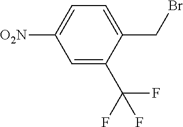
[O2N]C1=CC=C(CBr)C(C(F)(F)F)=C1
